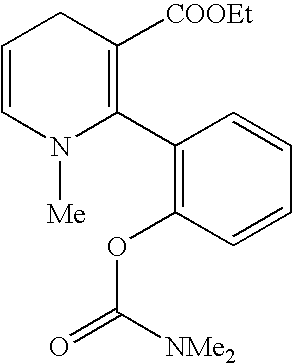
C1=CN([Me])C(C2=C(OC(=O)[NMe2])C=CC=C2)=C([COOEt])C1
